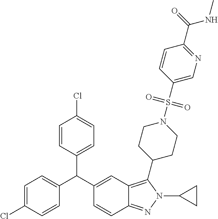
C1=C(Cl)C=CC(C(C2=CC3=C(C4CCN(S(C5=CN=C(C(=O)NC)C=C5)(=O)=O)CC4)N(C4CC4)N=C3C=C2)C2=CC=C(Cl)C=C2)=C1
